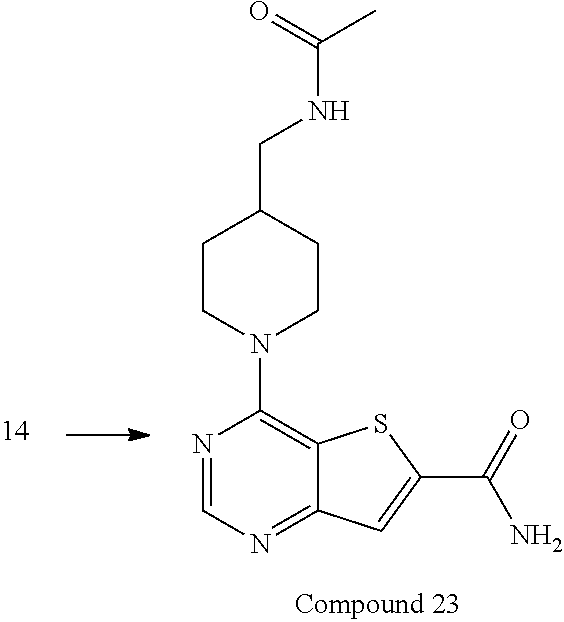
C1CN(C2=C3C(=NC=N2)C=C(C(=O)N)S3)CCC1CNC(C)=O
